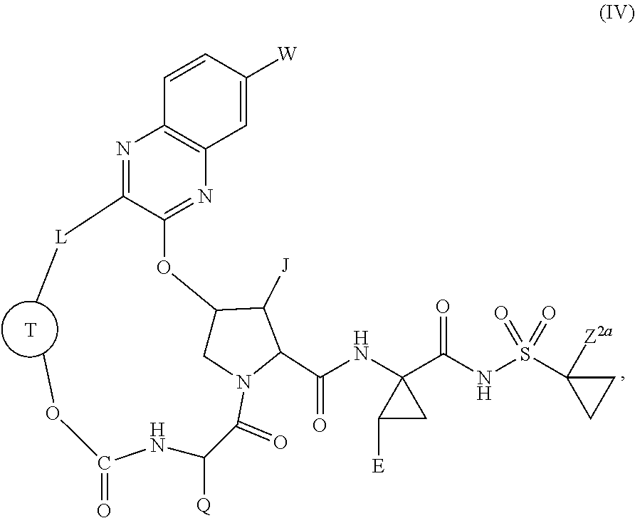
C1([E])CC1(C(NS(C1([Z2a])CC1)(=O)=O)=O)NC(=O)C1C([J])C(OC2=NC3=C(N=C2[L]C)C=CC([W])=C3)CN1C(C([Q])NC(OC)=O)=O.[T]
